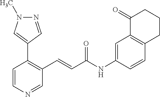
N1=CC(C2=C(C=CC(NC3=CC4=C(C=C3)CCCC4=O)=O)C=NC=C2)=CN1C
